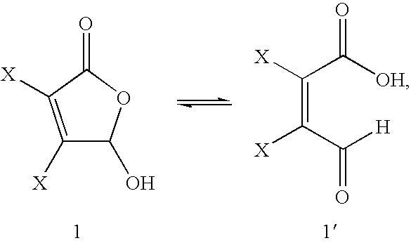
C1([X])=C([X])C(=O)OC1O.C(=C(C([H])=O)[X])(C([OH])=O)[X]
